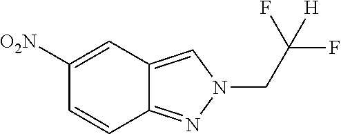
C1=CC2=NN(CC(F)(F)[H])C=C2C=C1[O2N]
